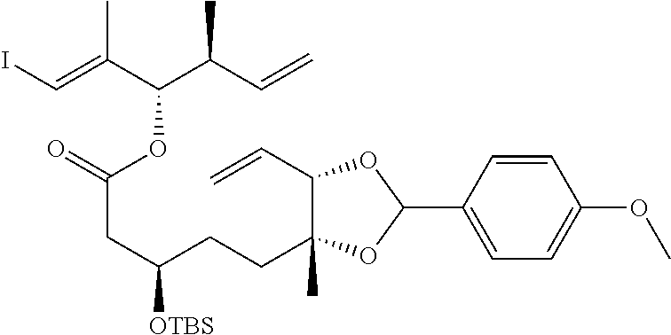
C1=C(C2OC(C=C)C(CCC([OTBS])CC(OC(C(C=C)C)C(=CI)C)=O)(C)O2)C=CC(OC)=C1
